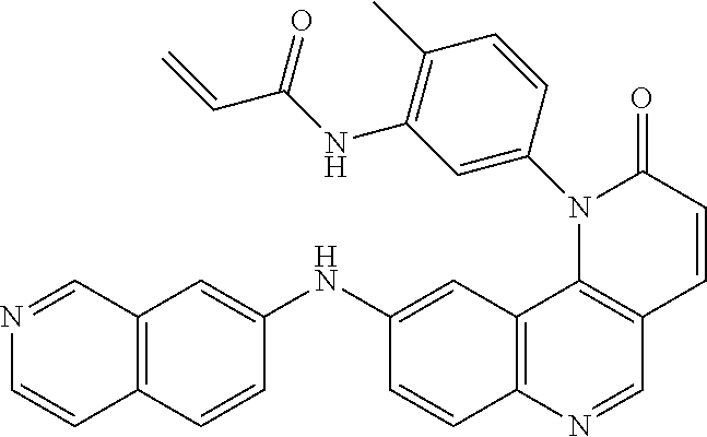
C12=C(N=CC3=C1N(C1=CC(NC(C=C)=O)=C(C)C=C1)C(=O)C=C3)C=CC(NC1=CC3=C(C=C1)C=CN=C3)=C2
